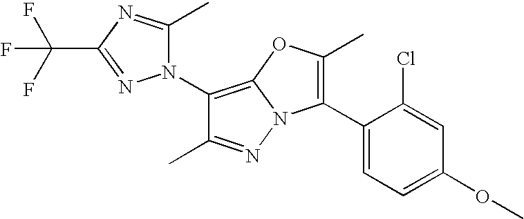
C1(N2C(C)=NC(C(F)(F)F)=N2)=C2N(N=C1C)C(C1=CC=C(OC)C=C1Cl)=C(C)O2
